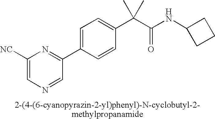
C1([NC])=CN=CC(C2=CC=C(C(C(NC3CCC3)=O)(C)C)C=C2)=N1
